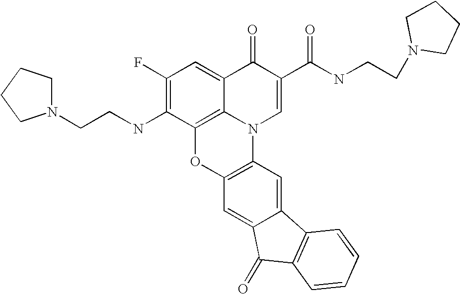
C1(F)=C(NCCN2CCCC2)C2=C3C(=C1)C(=O)C(C(NCCN1CCCC1)=O)=CN3C1=C(O2)C=C2C(=C1)C1=C(C2=O)C=CC=C1
